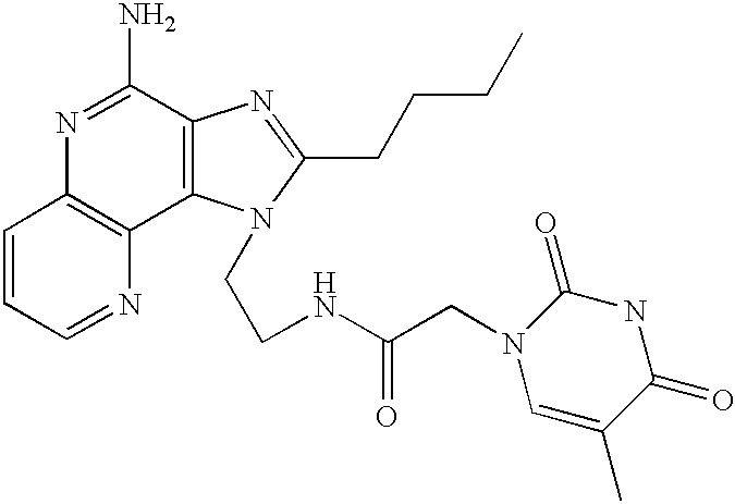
C1=CC=NC2=C1N=C(N)C1=C2N(CCNC(CN2C=C(C)C(=O)NC2=O)=O)C(CCCC)=N1
